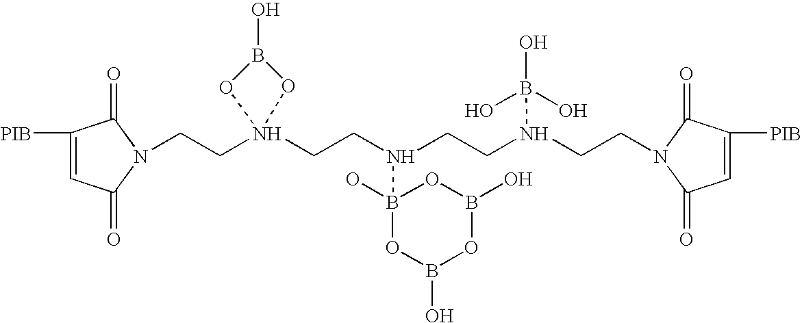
C1([PIB])=CC(=O)N(CCN2(CCN(CCN(CCN3C(=O)C([PIB])=CC3=O)B(O)(O)O)B3(O)OB(O)OB(O)O3)OB(O)O2)C1=O
